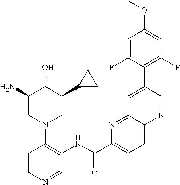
C1(N)CN(C2=C(NC(C3=CC=C4C(=N3)C=C(C3=C(F)C=C(OC)C=C3F)C=N4)=O)C=NC=C2)CC(C2CC2)C1O
